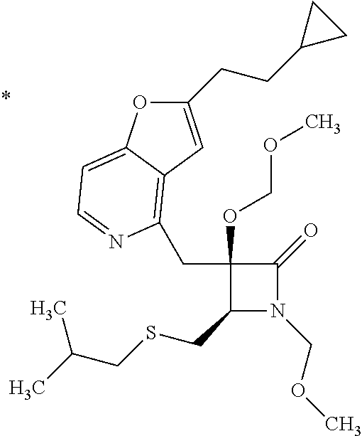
C1(OCOC)(CC2=C3C(=CC=N2)OC(CCC2CC2)=C3)C(CSCC(C)C)N(COC)C1=O
